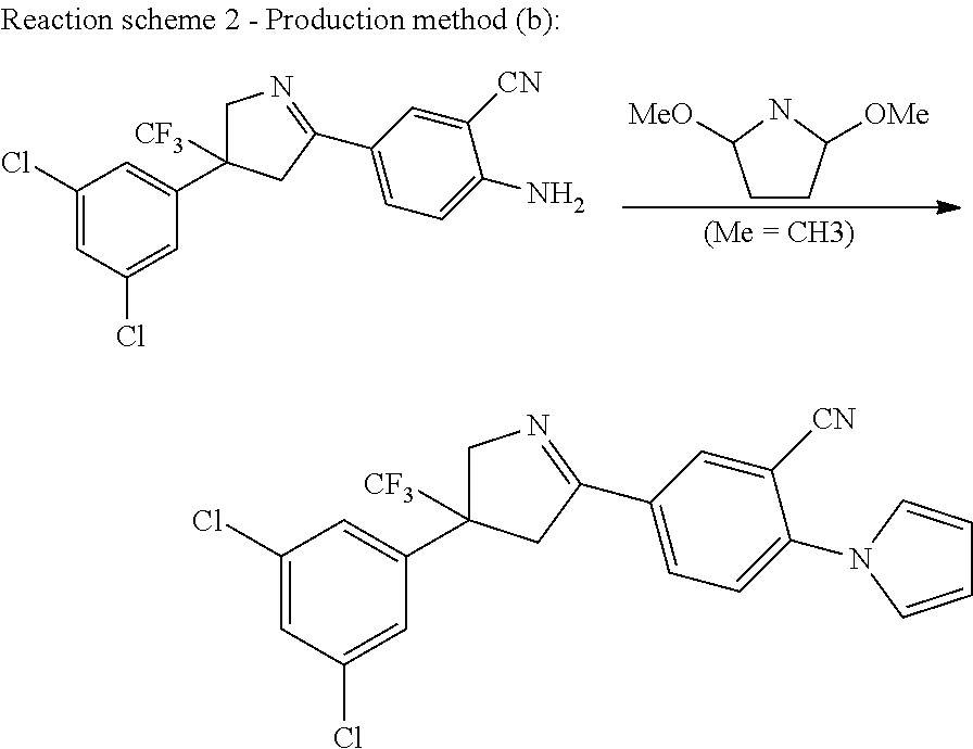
C1CC([OMe])NC1[MeO].C1(Cl)=CC(Cl)=CC(C2([CF3])CN=C(C3=CC=C(N)C([CN])=C3)C2)=C1.C1(Cl)=CC(Cl)=CC(C2([CF3])CN=C(C3=CC=C(N4C=CC=C4)C([CN])=C3)C2)=C1
